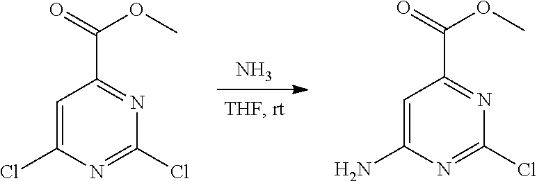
N.C1=C(Cl)N=C(Cl)N=C1C(=O)OC.C1=C(N)N=C(Cl)N=C1C(=O)OC
